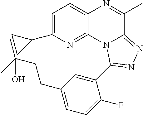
C1=C(C2CC2)N=C2C(=C1)N=C(C)C1=NN=C(C3=CC(CCC(O)(C)C)=CC=C3F)N21
